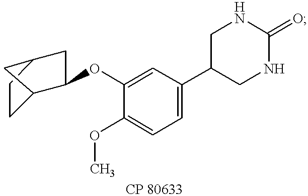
O(C1=CC(C2CNC(=O)NC2)=CC=C1OC)C1C2CCC(C1)C2
